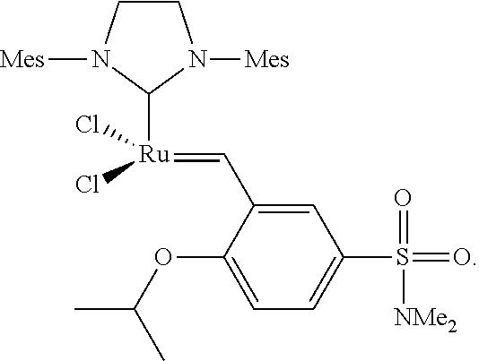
C1CN([Mes])C([Ru](=CC2=CC(S([NMe2])(=O)=O)=CC=C2OC(C)C)(Cl)Cl)N1[Mes]
